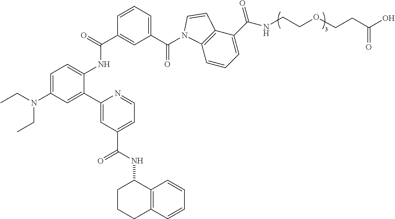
C1=C(N(CC)CC)C=C(C2=CC(C(=O)NC3C4=C(CCC3)C=CC=C4)=CC=N2)C(NC(C2=CC(C(=O)N3C4=C(C(C(NCCOCCC(O)=O)=O)=CC=C4)C=C3)=CC=C2)=O)=C1
